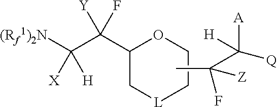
C1(C(C([(Rf1)2N])([H])[X])([Y])F)C[L]CCO1.CC(C([Q])([A])[H])([Z])F
